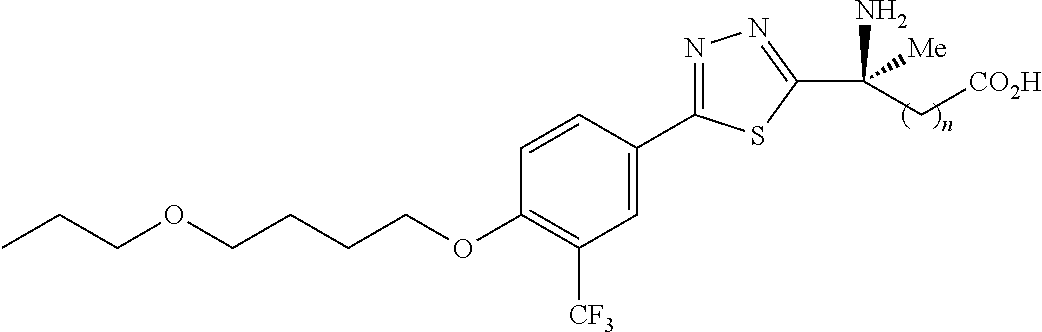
CCCOCCCCOC1=C([CF3])C=C(C2=NN=C(C(N)([Me])C[CO2H])S2)C=C1
